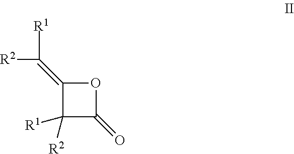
C1(=C([R1])[R2])C([R1])([R2])C(=O)O1
